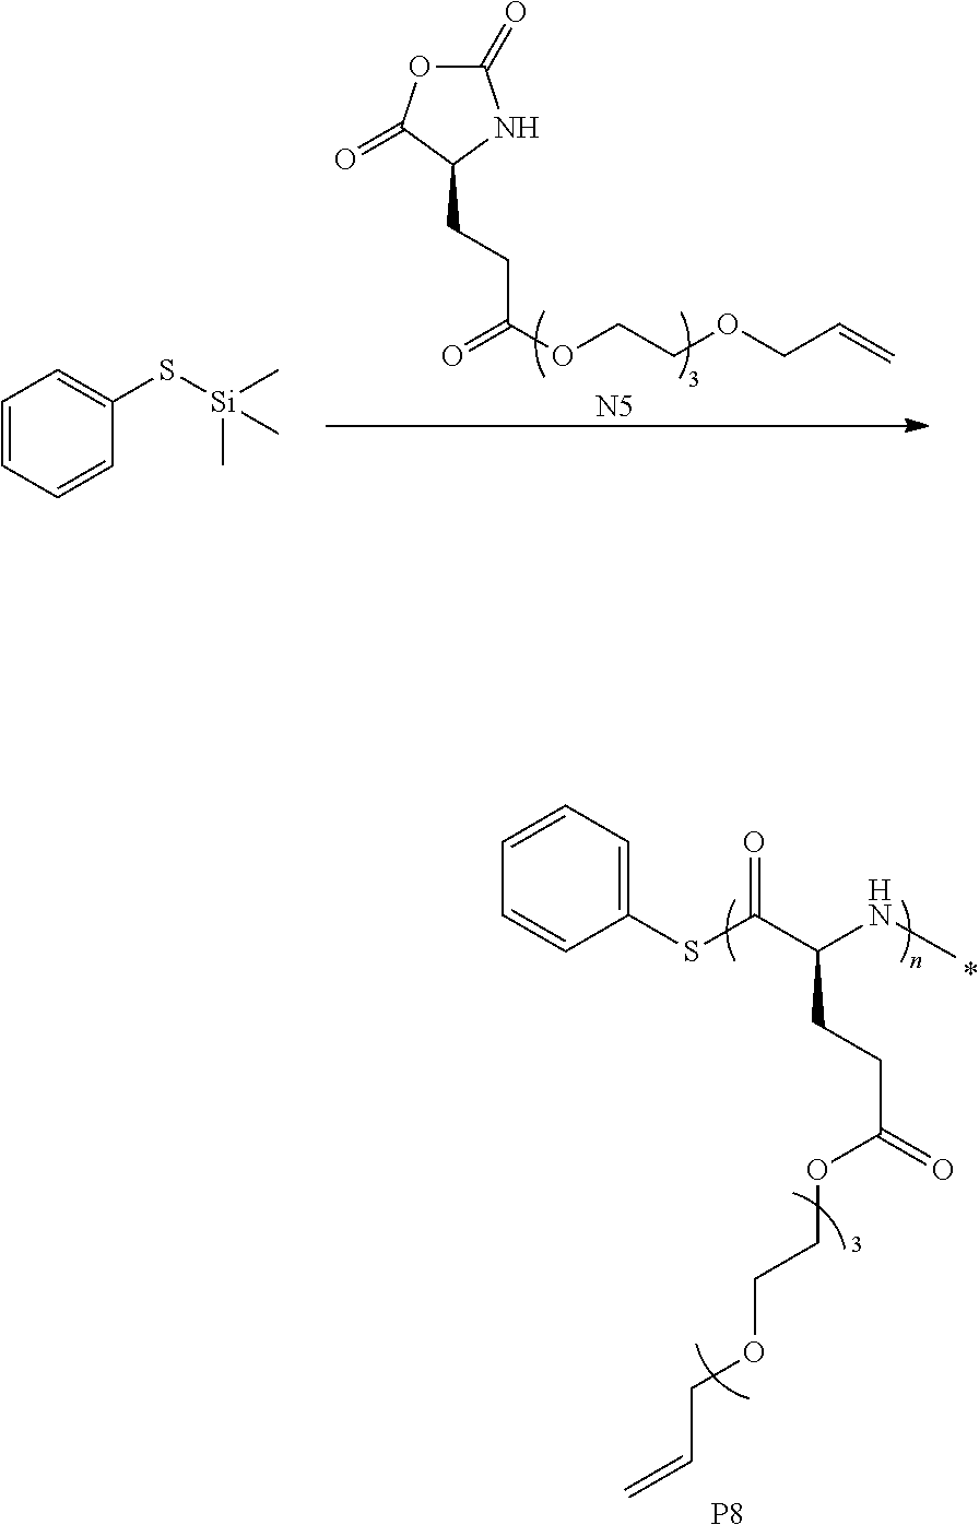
C1=CC=CC(S[Si](C)(C)C)=C1.C1(=O)OC(=O)C(CCC(OCCOCC=C)=O)N1.[N5].C1(SC(C(NC)CCC(=O)OCCOCC=C)=O)=CC=CC=C1.[P8]
